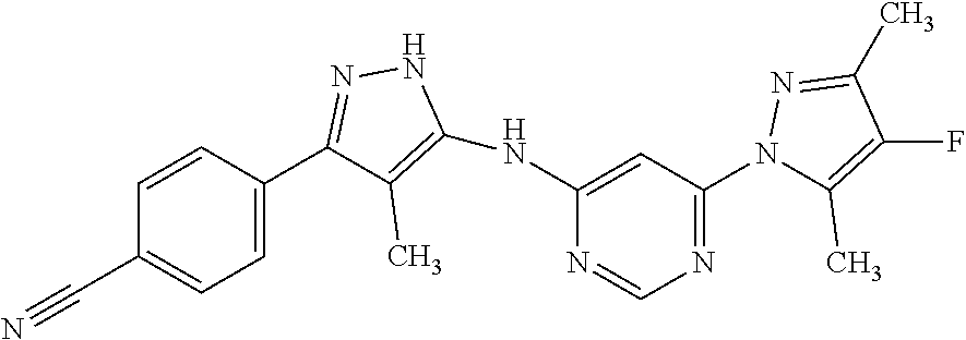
C1=CC(C2=NNC(NC3=CC(N4C(C)=C(F)C(C)=N4)=NC=N3)=C2C)=CC=C1C#N
